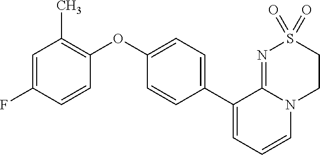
C1(OC2=C(C)C=C(F)C=C2)=CC=C(C2=CC=CN3C2=NS(=O)(=O)CC3)C=C1
